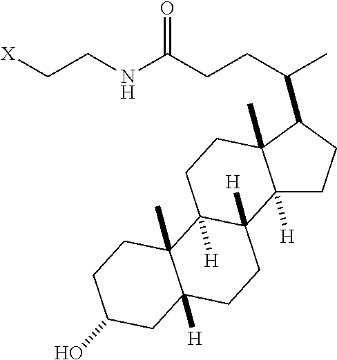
[X]CCNC(CCC(C)C1CCC2([H])C1(C)CCC1([H])C2([H])CCC2([H])C1(C)CCC(O)C2)=O
